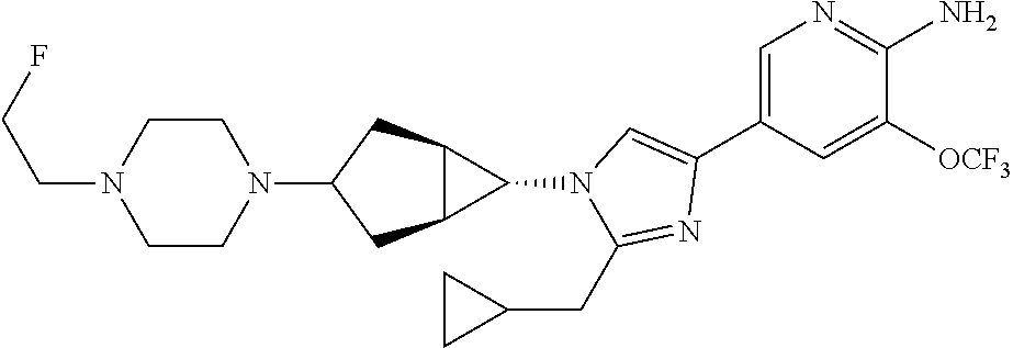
C1=C(C2=CN(C3C4C3CC(N3CCN(CCF)CC3)C4)C(CC3CC3)=N2)C=C([OCF3])C(N)=N1
